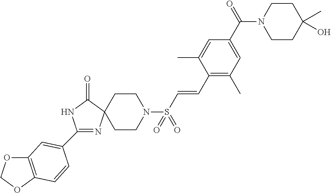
C1(C2=CC3=C(OCO3)C=C2)=NC2(C(=O)N1)CCN(S(C=CC1=C(C)C=C(C(N3CCC(O)(C)CC3)=O)C=C1C)(=O)=O)CC2
